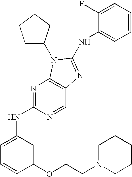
N(C1=NC2=C(N=C(NC3=CC=CC(OCCN4CCCCC4)=C3)N=C2)N1C1CCCC1)C1=CC=CC=C1F
